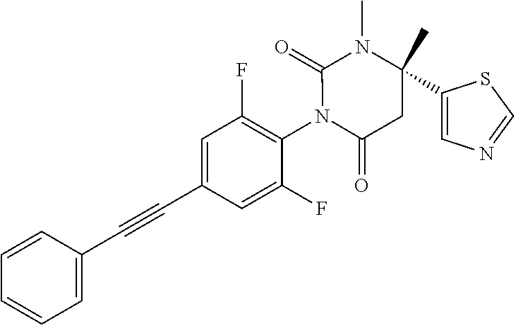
C1=CC(C#CC2=CC(F)=C(N3C(=O)CC(C4=CN=CS4)(C)N(C)C3=O)C(F)=C2)=CC=C1
